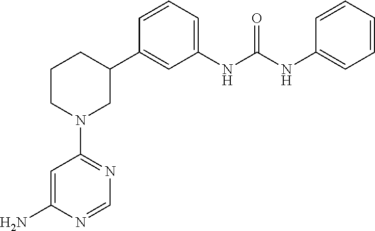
N1=C(N2CC(C3=CC(NC(NC4=CC=CC=C4)=O)=CC=C3)CCC2)C=C(N)N=C1
